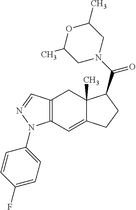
C12=C(C=C3C(C)(C1)C(C(N1CC(C)OC(C)C1)=O)CC3)N(C1=CC=C(F)C=C1)N=C2
